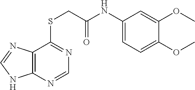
C1(NC(=O)CSC2=NC=NC3=C2N=CN3)=CC=C(OC)C(OC)=C1
